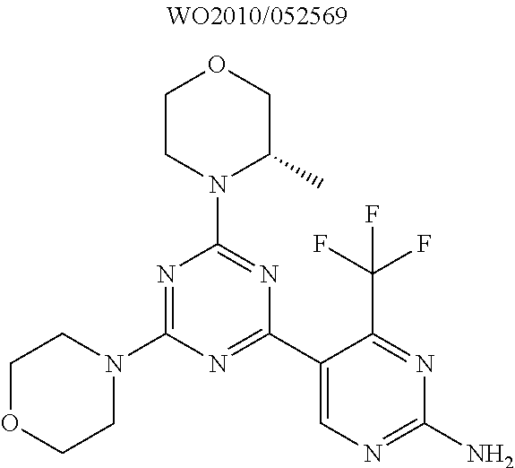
N1=C(N2CCOCC2)N=C(C2=CN=C(N)N=C2C(F)(F)F)N=C1N1C(C)COCC1
